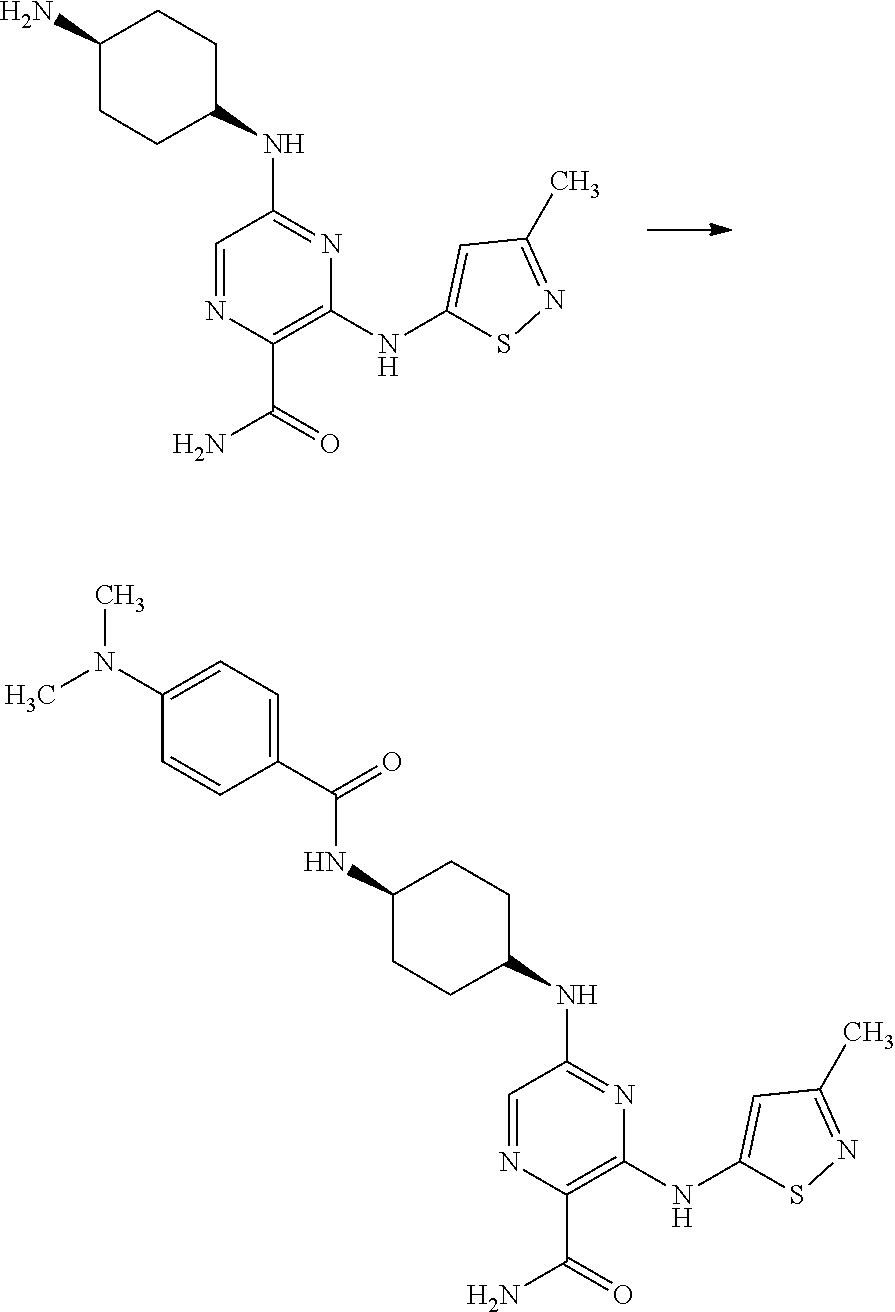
N1=CC(NC2CCC(N)CC2)=NC(NC2=CC(C)=NS2)=C1C(=O)N.N1=CC(NC2CCC(NC(C3=CC=C(N(C)C)C=C3)=O)CC2)=NC(NC2=CC(C)=NS2)=C1C(=O)N
